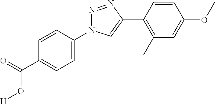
C1(C(=O)O[H])=CC=C(N2N=NC(C3=C(C)C=C(OC)C=C3)=C2)C=C1
